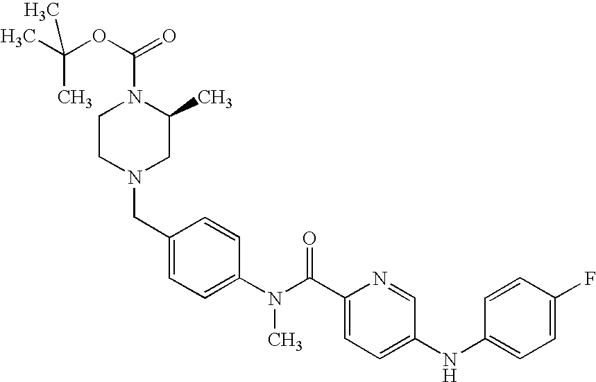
C1(CN2CC(C)N(C(OC(C)(C)C)=O)CC2)=CC=C(N(C(C2=CC=C(NC3=CC=C(F)C=C3)C=N2)=O)C)C=C1
